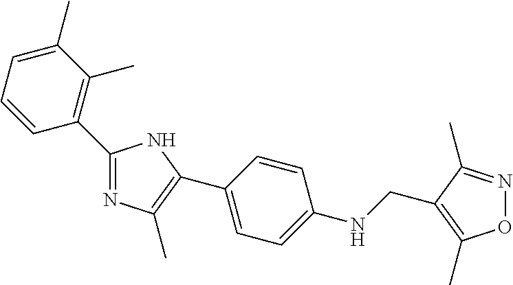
O1N=C(C)C(CNC2=CC=C(C3=C(C)N=C(C4=C(C)C(C)=CC=C4)N3)C=C2)=C1C
